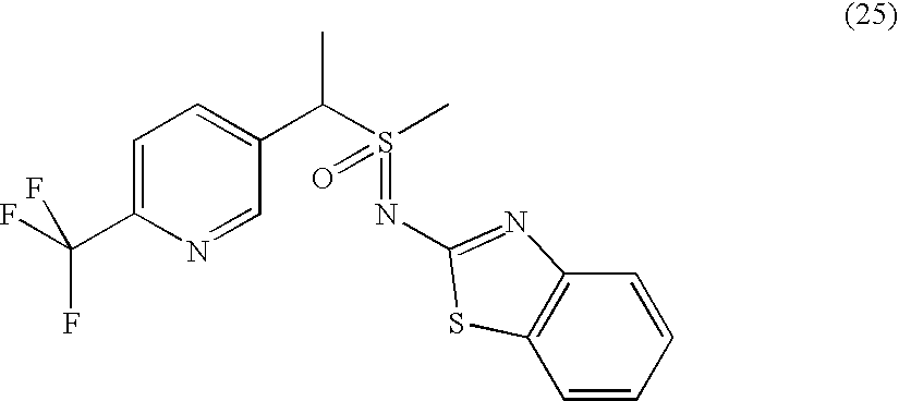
C1=C(C(F)(F)F)N=CC(C(S(=NC2=NC3=C(C=CC=C3)S2)(C)=O)C)=C1
